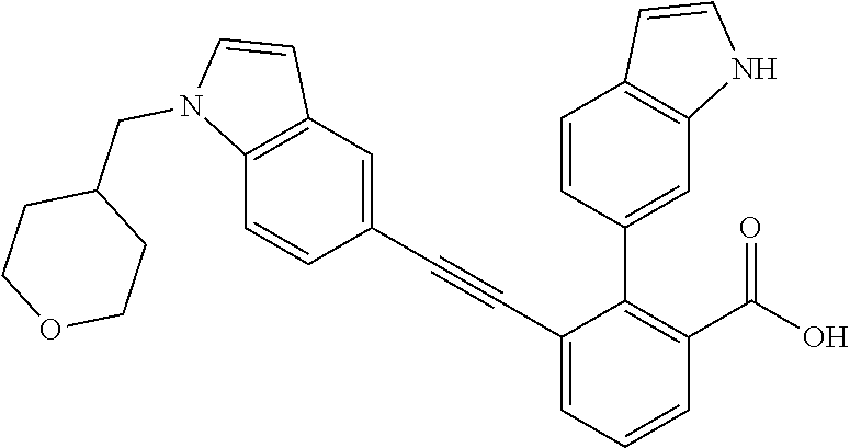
C1(C#CC2=CC3=C(C=C2)N(CC2CCOCC2)C=C3)=CC=CC(C(O)=O)=C1C1=CC2=C(C=C1)C=CN2
